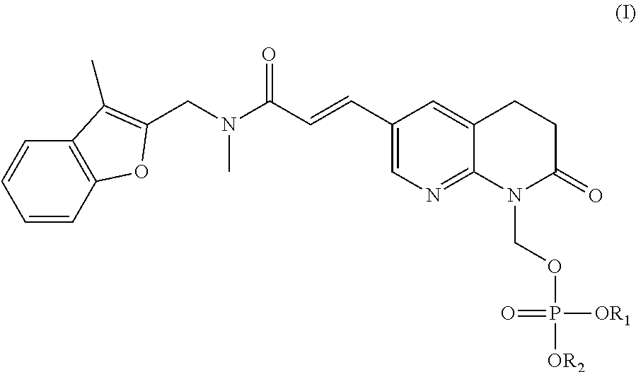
C1(C=CC(N(CC2=C(C)C3=C(C=CC=C3)O2)C)=O)=CN=C2C(=C1)CCC(=O)N2COP(=O)([OR1])[OR2]
